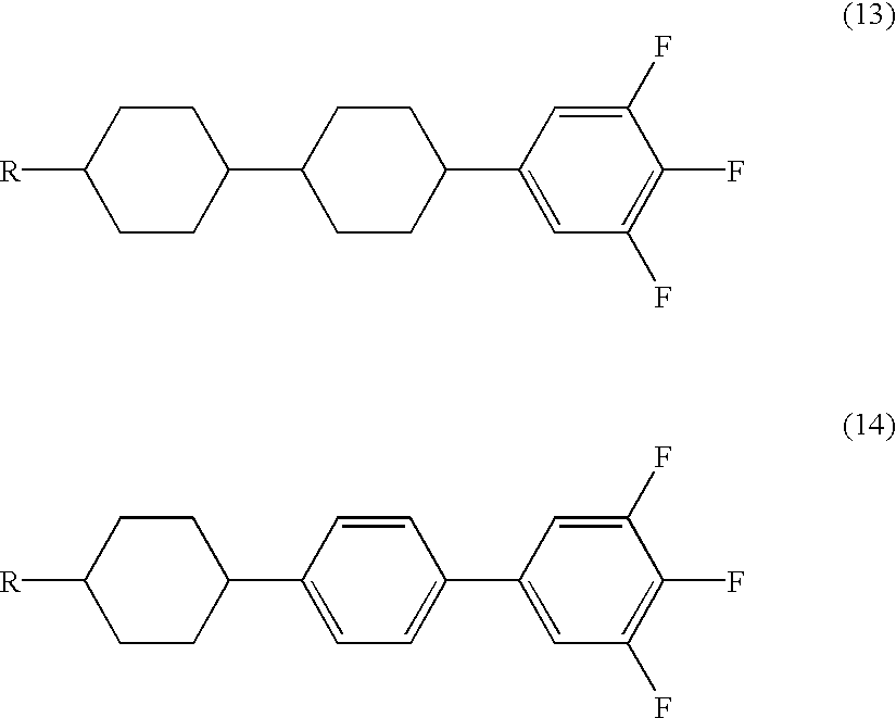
[R]C1CCC(C2CCC(C3=CC(F)=C(F)C(F)=C3)CC2)CC1.[R]C1CCC(C2=CC=C(C3=CC(F)=C(F)C(F)=C3)C=C2)CC1
